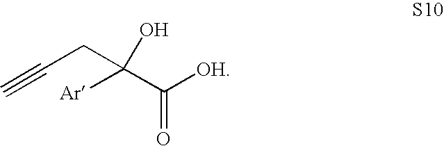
C(CC(O)([Ar])C([OH])=O)#C
